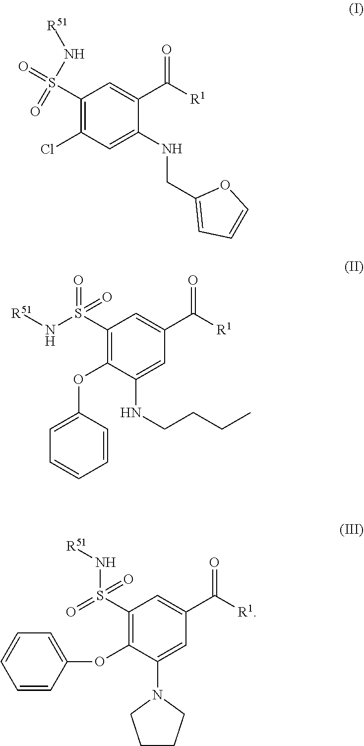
N(S(=O)(C1=C(Cl)C=C(NCC2=CC=CO2)C(C(=O)[R1])=C1)=O)[R51].S(C1=C(OC2=CC=CC=C2)C(NCCCC)=CC(C(=O)[R1])=C1)(N[R51])(=O)=O.S(C1=C(OC2=CC=CC=C2)C(N2CCCC2)=CC(C(=O)[R1])=C1)(=O)(=O)N[R51]
